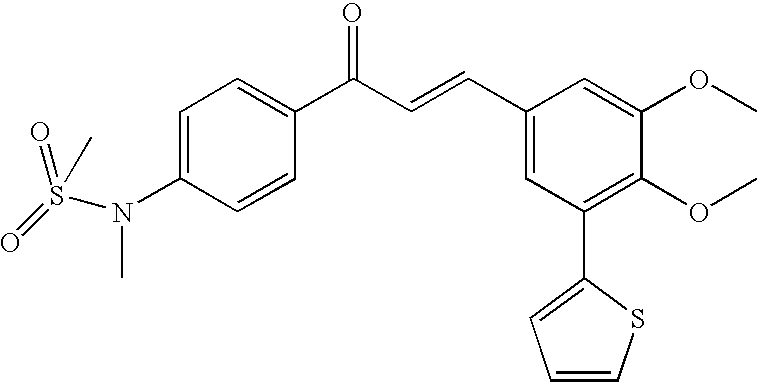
C1=C(N(S(=O)(=O)C)C)C=CC(C(C=CC2=CC(C3=CC=CS3)=C(OC)C(OC)=C2)=O)=C1
